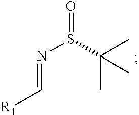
O=S(C(C)(C)C)N=C[R1]
